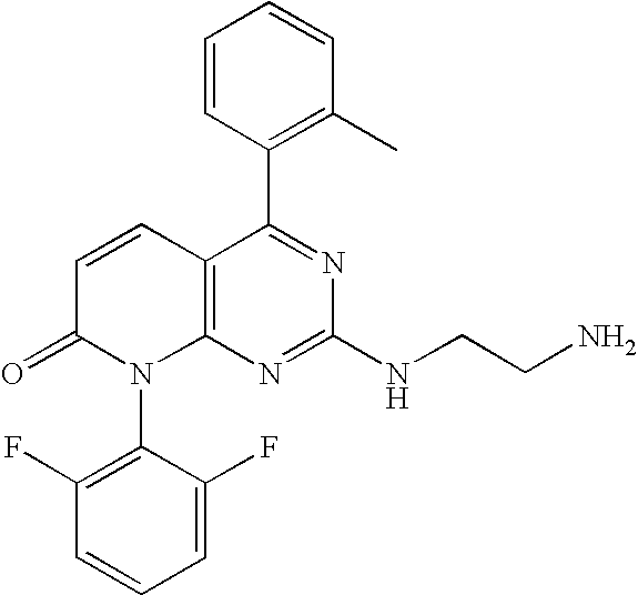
C12=C(N=C(NCCN)N=C1C1=C(C)C=CC=C1)N(C1=C(F)C=CC=C1F)C(=O)C=C2
